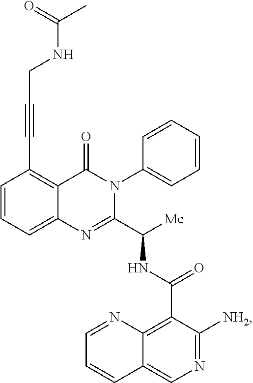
C(C1=C2C(=CC=C1)N=C(C([Me])NC(C1=C3C(=CN=C1[NH2])C=CC=N3)=O)N(C1=CC=CC=C1)C2=O)#CCNC(C)=O
